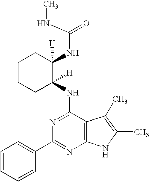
CNC(=O)NC1([H])CCCCC1(NC1=NC(C2=CC=CC=C2)=NC2=C1C(C)=C(C)N2)[H]
